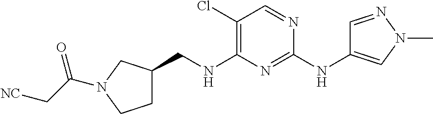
C1(Cl)=C(NCC2CCN(C(C[NC])=O)C2)N=C(NC2=CN(C)N=C2)N=C1
